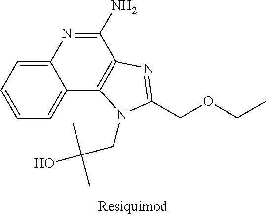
C12=CC=CC=C1N=C(N)C1=C2N(CC(O)(C)C)C(COCC)=N1
